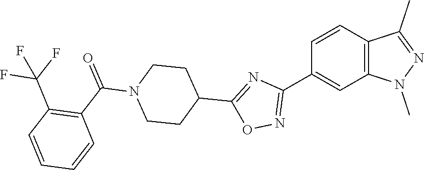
C1=CC(C2=NOC(C3CCN(C(C4=C(C(F)(F)F)C=CC=C4)=O)CC3)=N2)=CC2=C1C(C)=NN2C
